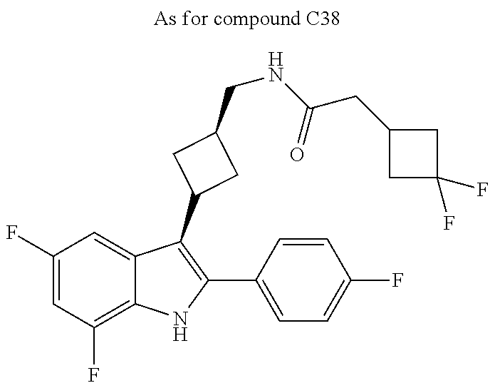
C1(F)=CC(F)=C2C(=C1)C(C1CC(CNC(CC3CC(F)(F)C3)=O)C1)=C(C1=CC=C(F)C=C1)N2
